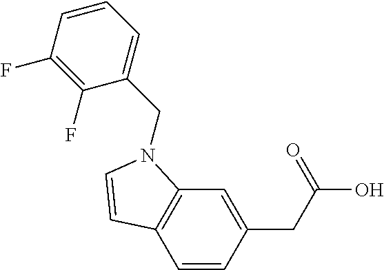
C1=CC(CC(O)=O)=CC2=C1C=CN2CC1=CC=CC(F)=C1F
